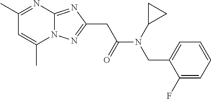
C1(C)=NC2=NC(CC(N(C3CC3)CC3=CC=CC=C3F)=O)=NN2C(C)=C1
